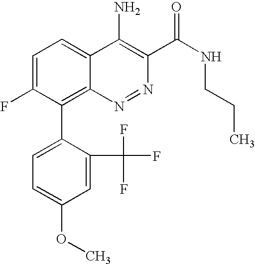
C1=C(F)C(C2=CC=C(OC)C=C2C(F)(F)F)=C2C(=C1)C(N)=C(C(NCCC)=O)N=N2
